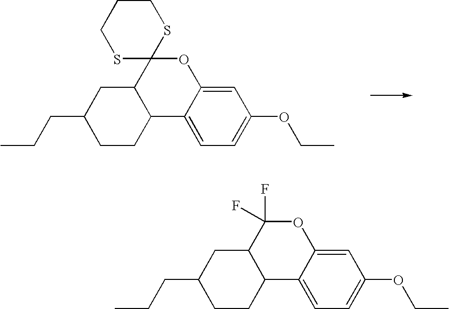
C1CC2C(CC1CCC)C1(OC3=CC(OCC)=CC=C23)SCCCS1.C1CC2C(CC1CCC)C(F)(F)OC1=CC(OCC)=CC=C21
